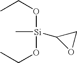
C[Si](OCC)(OCC)C1OC1
